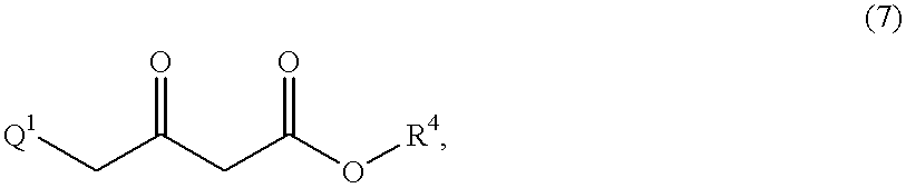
[Q1]CC(CC(O[R4])=O)=O
